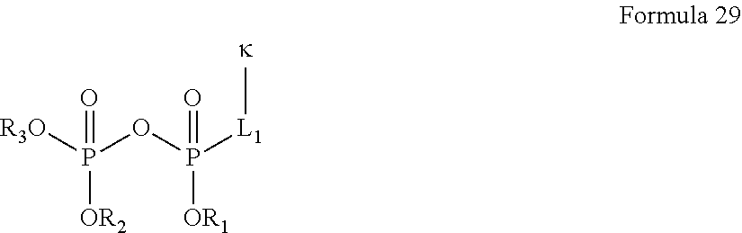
P([OR2])([R3O])(OP([L1]C)([OR1])=O)=O
